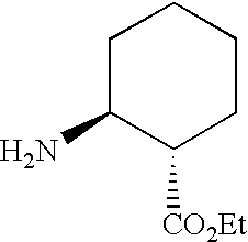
C1C(N)C([CO2Et])CCC1
